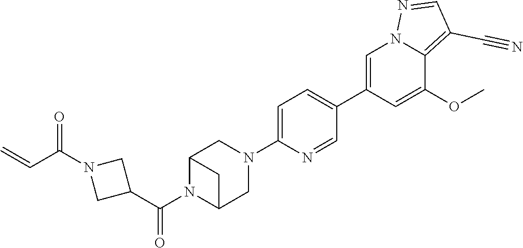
C1=C(C2=CC=C(N3CC4N(C(C5CN(C(C=C)=O)C5)=O)C(C3)C4)N=C2)C=C(OC)C2=C(C#N)C=NN12
